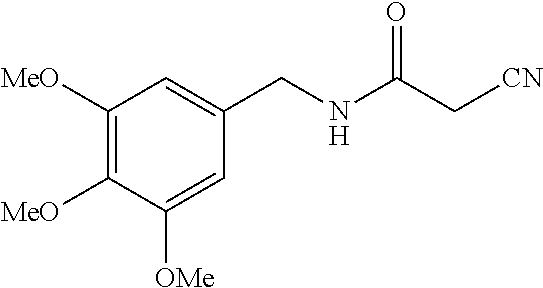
C1([MeO])=C([MeO])C([OMe])=CC(CNC(C[CN])=O)=C1
